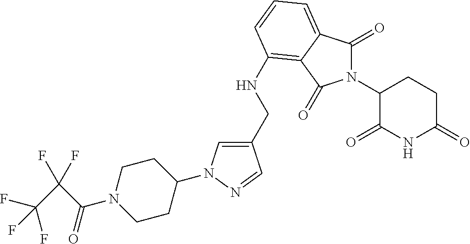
C1(CNC2=C3C(=CC=C2)C(=O)N(C2C(=O)NC(=O)CC2)C3=O)=CN(C2CCN(C(=O)C(C(F)(F)F)(F)F)CC2)N=C1
